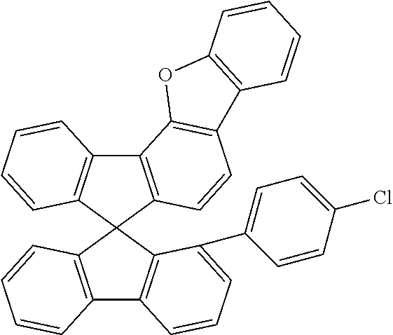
C12=C(C=CC=C1)C1(C3=C2C=CC=C3C2=CC=C(Cl)C=C2)C2=C(C3=C1C=CC1=C3OC3=C1C=CC=C3)C=CC=C2
